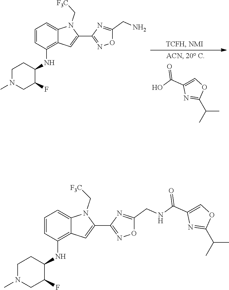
C1(C(O)=O)=COC(C(C)C)=N1.C1(CN)=NC(C2=CC3=C(NC4C(F)CN(C)CC4)C=CC=C3N2C[F3C])=NO1.C1(CNC(C2=COC(C(C)C)=N2)=O)=NC(C2=CC3=C(NC4C(F)CN(C)CC4)C=CC=C3N2C[F3C])=NO1
